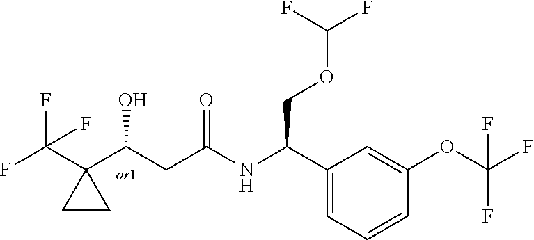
C1=C(C(NC(CC(C2(C(F)(F)F)CC2)O)=O)COC(F)F)C=C(OC(F)(F)F)C=C1
